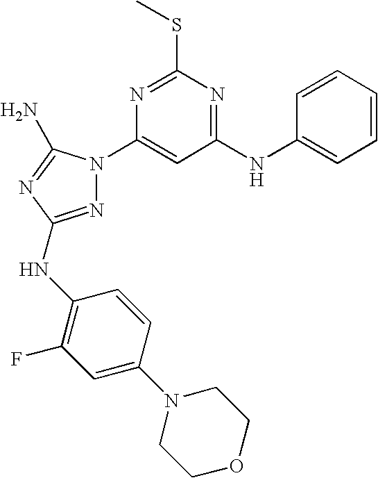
N1=C(NC2=C(F)C=C(N3CCOCC3)C=C2)N=C(N)N1C1=CC(NC2=CC=CC=C2)=NC(SC)=N1
